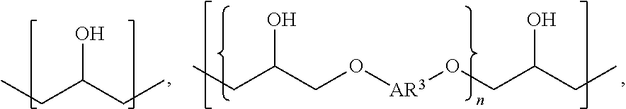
CCC(O)CC.CCC(O)CO[AR3]OCC(CC)O
